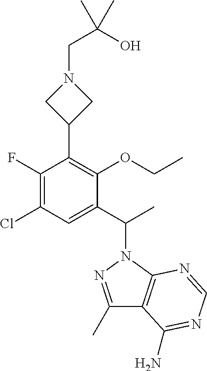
C1(C(C)N2N=C(C)C3=C2N=CN=C3N)=CC(Cl)=C(F)C(C2CN(CC(C)(O)C)C2)=C1OCC
